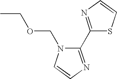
C1(C2=NC=CS2)=NC=CN1COCC
